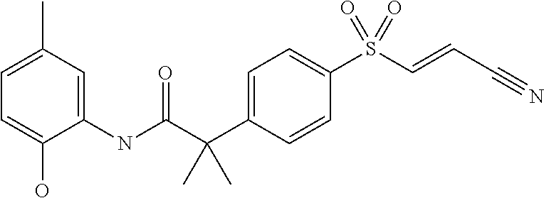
C1=C(C(C(NC2=CC(C)=CC=C2O)=O)(C)C)C=CC(S(C=CC#N)(=O)=O)=C1
